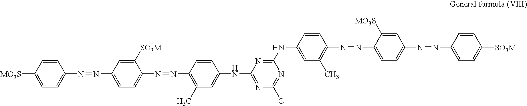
C1=CC([MO3S])=CC=C1N=NC1=CC=C(N=NC2=C(C)C=C(NC3=NC(C)=NC(NC4=CC(C)=C(N=NC5=CC=C(N=NC6=CC=C([SO3M])C=C6)C=C5[MO3S])C=C4)=N3)C=C2)C([SO3M])=C1
